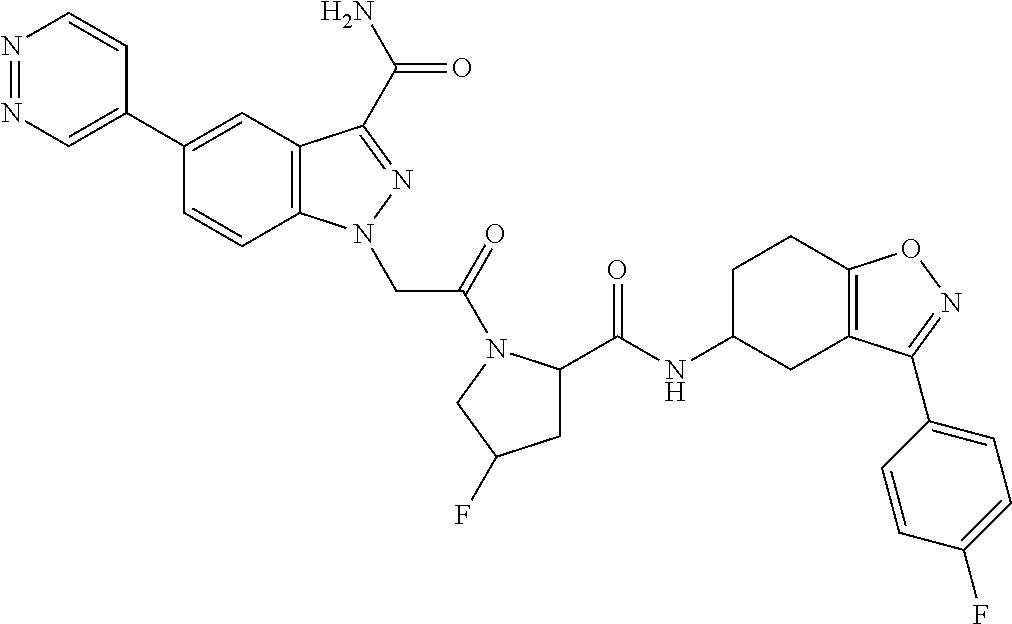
N1=NC=C(C2=CC3=C(C=C2)N(CC(=O)N2C(C(NC4CC5=C(CC4)ON=C5C4=CC=C(F)C=C4)=O)CC(F)C2)N=C3C(N)=O)C=C1
